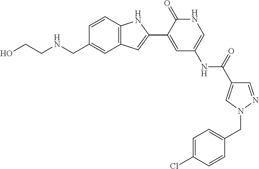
C1=CC2=C(C=C1CNCCO)C=C(C1=CC(NC(=O)C3=CN(CC4=CC=C(Cl)C=C4)N=C3)=CNC1=O)N2
